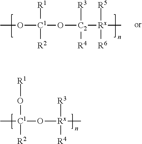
CO[C1](O[C2]([Rx](C)([R5])[R6])([R3])[R4])([R1])[R2].C[C1](O[Rx]([R4])([R3])C)(O[R1])[R2]
